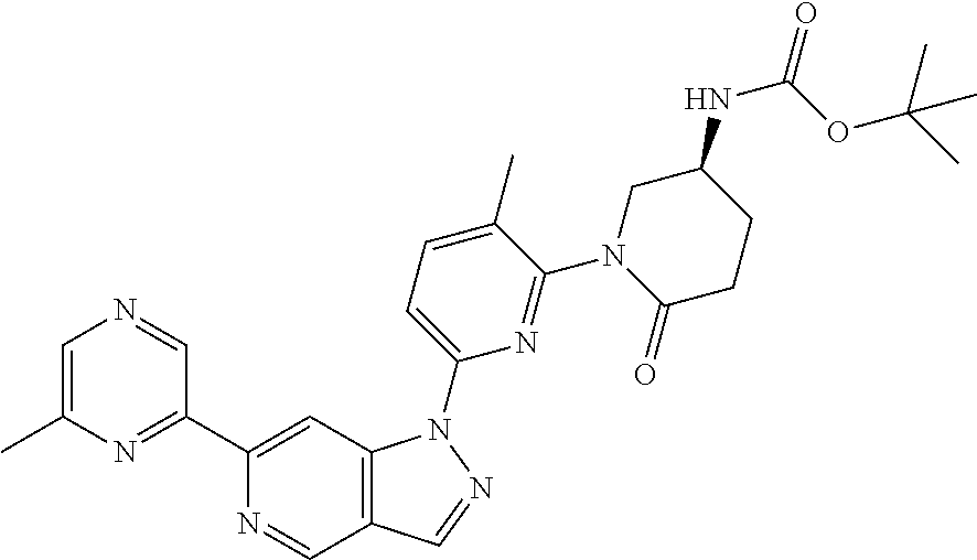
C1=C(C)N=C(C2=CC3=C(C=N2)C=NN3C2=CC=C(C)C(N3CC(NC(=O)OC(C)(C)C)CCC3=O)=N2)C=N1
